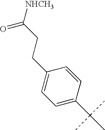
C1=C(C(C)(C)C)C=CC(CCC([NHCH3])=O)=C1
